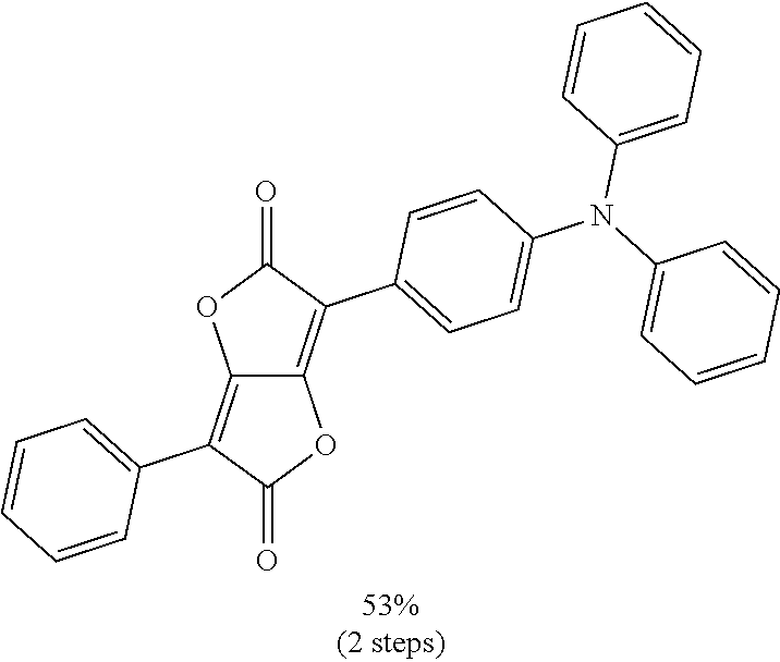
C1(C2=CC=C(N(C3=CC=CC=C3)C3=CC=CC=C3)C=C2)=C2C(=C(C3=CC=CC=C3)C(=O)O2)OC1=O
